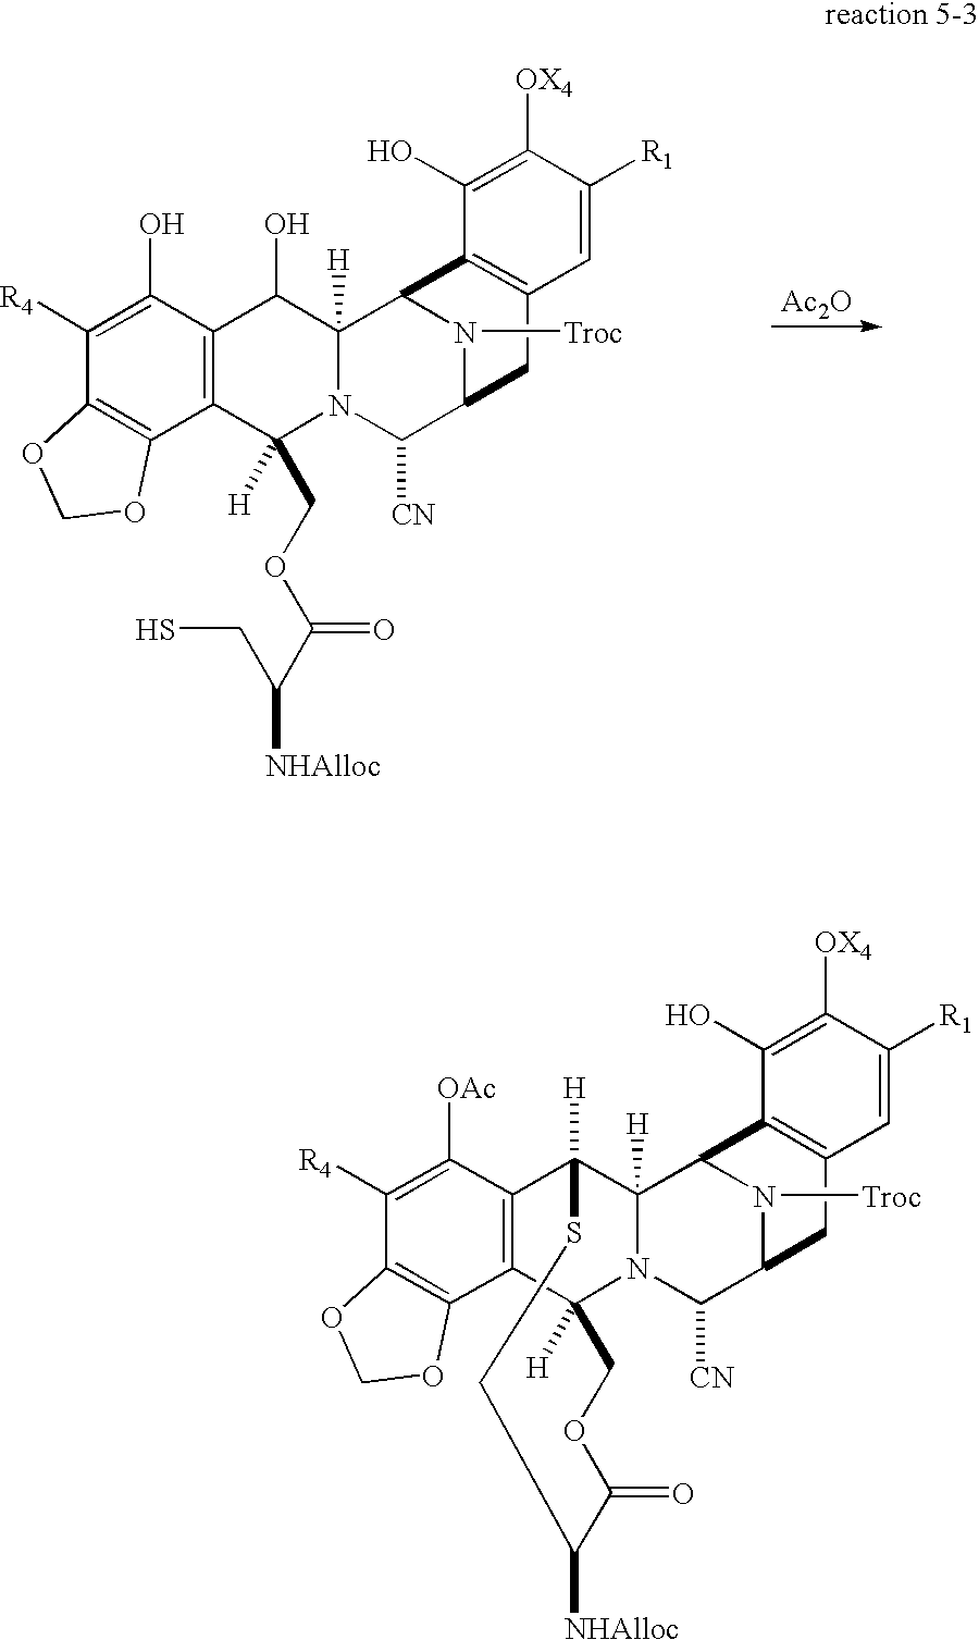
C12=C(C(O)=C([R4])C3=C1OCO3)C(O)C1([H])N(C2(COC(C(CS)[NHAlloc])=O)[H])C([CN])C2CC3=C(C1N2[Troc])C(O)=C([OX4])C([R1])=C3.[Ac2O].C12=C(C3=C(C([R4])=C1[OAc])OCO3)C1([H])N3C([H])(C2([H])SCC([NHAlloc])C(=O)OC1)C1C2=C(C=C([R1])C([OX4])=C2O)CC(C3[CN])N1[Troc]
